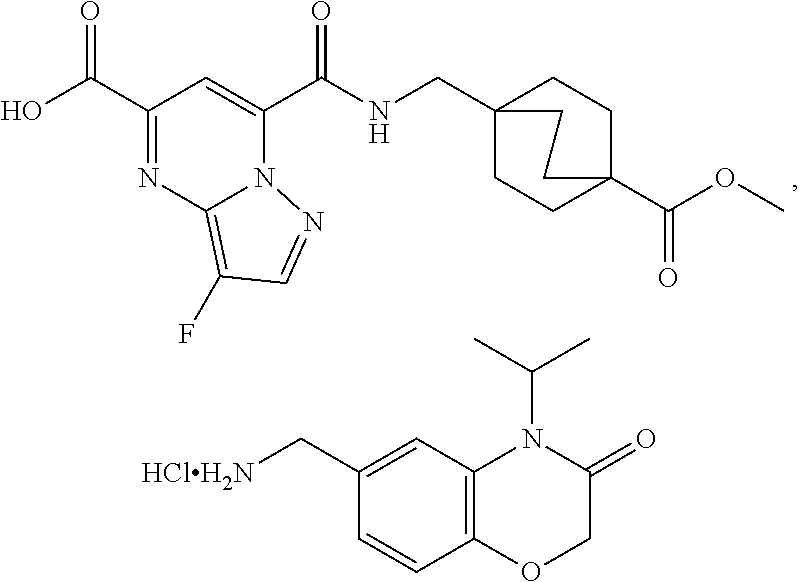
C(=O)(C1=CC(C(=O)O)=NC2=C(F)C=NN21)NCC12CCC(C(OC)=O)(CC1)CC2.[HClH2N]CC1=CC2=C(C=C1)OCC(=O)N2C(C)C
